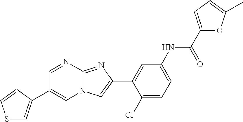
C1=NC2=NC(C3=CC(NC(C4=CC=C(C)O4)=O)=CC=C3Cl)=CN2C=C1C1=CSC=C1
